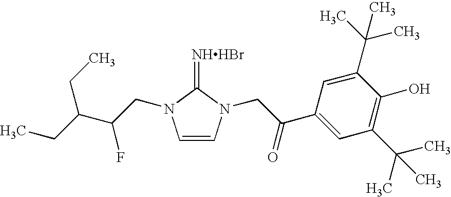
[NHHBr]=C1N(CC(C(CC)CC)F)C=CN1CC(C1=CC(C(C)(C)C)=C(O)C(C(C)(C)C)=C1)=O
